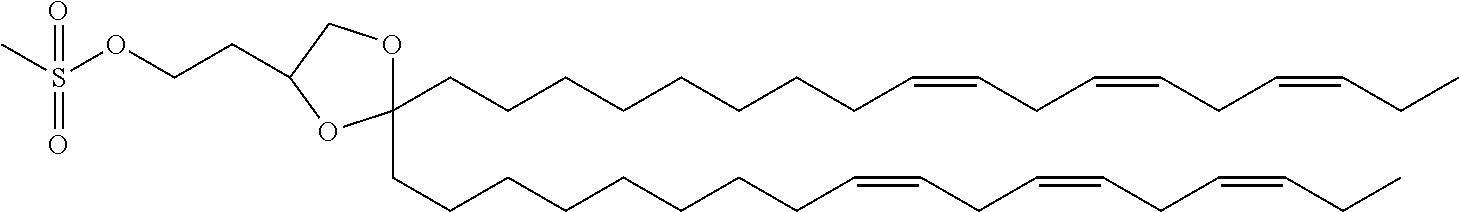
S(OCCC1COC(CCCCCCCCC=CCC=CCC=CCC)(CCCCCCCCC=CCC=CCC=CCC)O1)(=O)(C)=O
